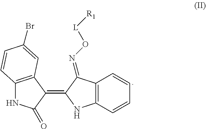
C12=C(C=CC=C1)NC(=C1C(=O)NC3=C1C=C(Br)C=C3)C2=NO[L][R1]
